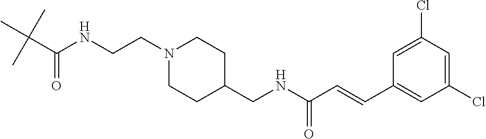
CC(C(NCCN1CCC(CNC(C=CC2=CC(Cl)=CC(Cl)=C2)=O)CC1)=O)(C)C
